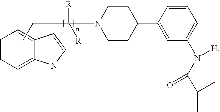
C1=CC=C2C(=C1)C=CN2.CCC(N1CCC(C2=CC(N(C(C(C)C)=O)[H])=CC=C2)CC1)([R])[R]
